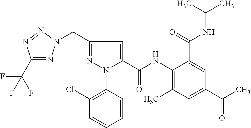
C1(C(F)(F)F)=NN(CC2=NN(C3=C(Cl)C=CC=C3)C(C(NC3=C(C)C=C(C(=O)C)C=C3C(NC(C)C)=O)=O)=C2)N=N1
